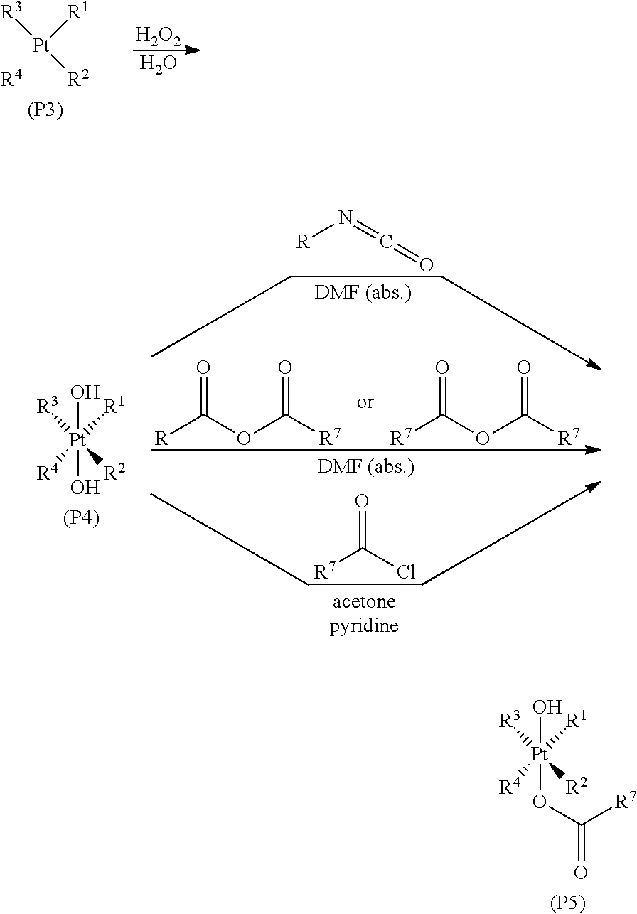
[R3][Pt]([R2])([R1])([R4])(O)OC([R7])=O.[(P5)].[R3][Pt]([R2])[R1].[(P3)].[R4].[H2O2].O.[R3][Pt]([R2])([R1])([R4])(O)O.[(P4)].[R]C(OC([R7])=O)=O.[R7]C(OC([R7])=O)=O.[R7]C(Cl)=O.[R]N=C=O
